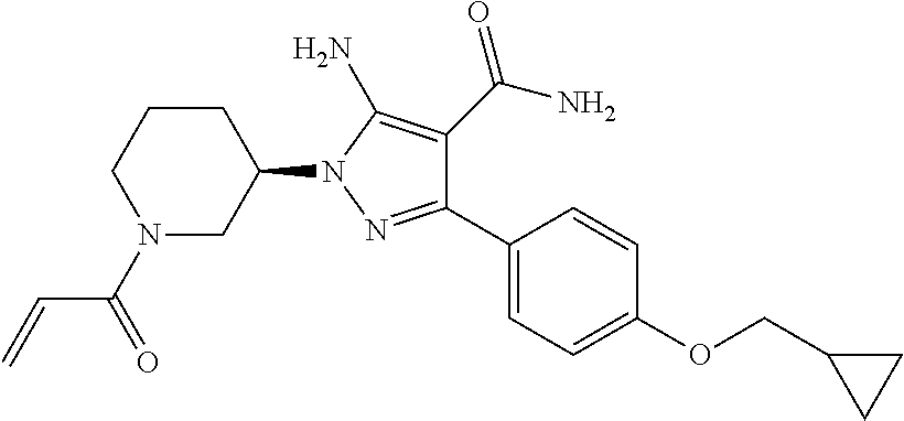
N1(C(=O)C=C)CC(N2N=C(C3=CC=C(OCC4CC4)C=C3)C(C(N)=O)=C2N)CCC1
